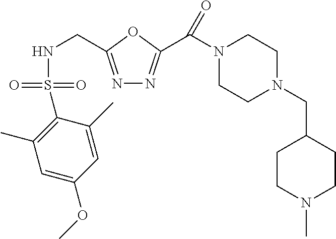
C1(S(NCC2=NN=C(C(N3CCN(CC4CCN(C)CC4)CC3)=O)O2)(=O)=O)=C(C)C=C(OC)C=C1C
